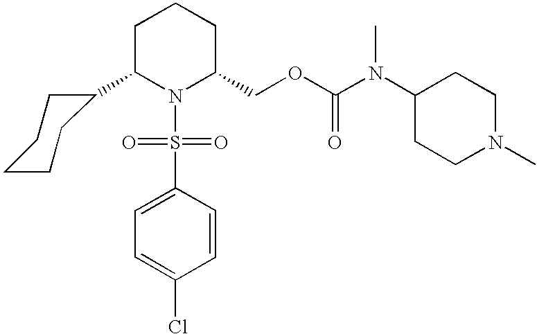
C1(C2N(S(C3=CC=C(Cl)C=C3)(=O)=O)C(COC(=O)N(C3CCN(C)CC3)C)CCC2)CCCCC1
